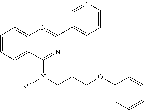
C1=CC=C2C(=C1)N=C(C1=CC=CN=C1)N=C2N(CCCOC1=CC=CC=C1)C
